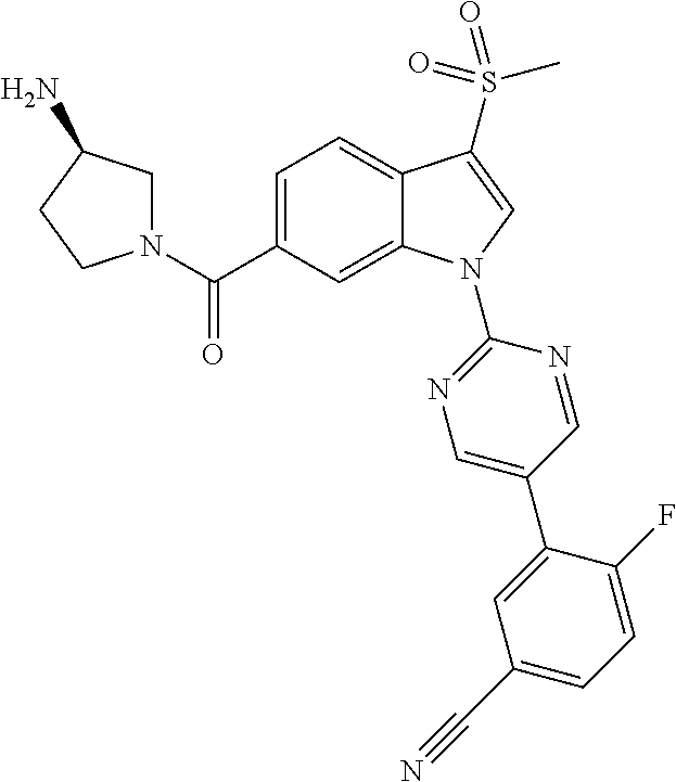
C(C1=CC=C2C(=C1)N(C1=NC=C(C3=CC(C#N)=CC=C3F)C=N1)C=C2S(=O)(C)=O)(=O)N1CC(N)CC1
